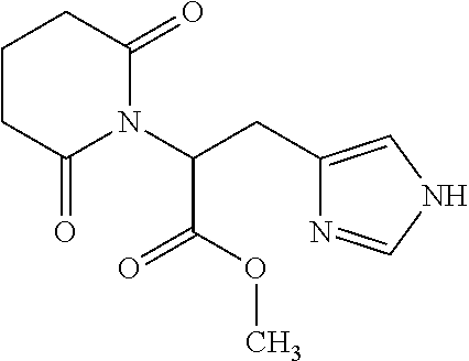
C1CC(=O)N(C(CC2=CNC=N2)C(OC)=O)C(=O)C1
